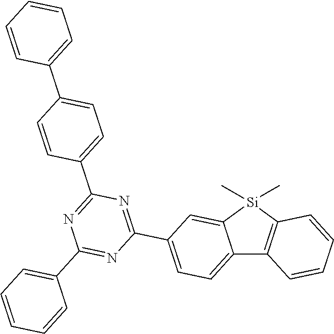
C12=C([Si](C)(C)C3=CC(C4=NC(C5=CC=C(C6=CC=CC=C6)C=C5)=NC(C5=CC=CC=C5)=N4)=CC=C13)C=CC=C2
